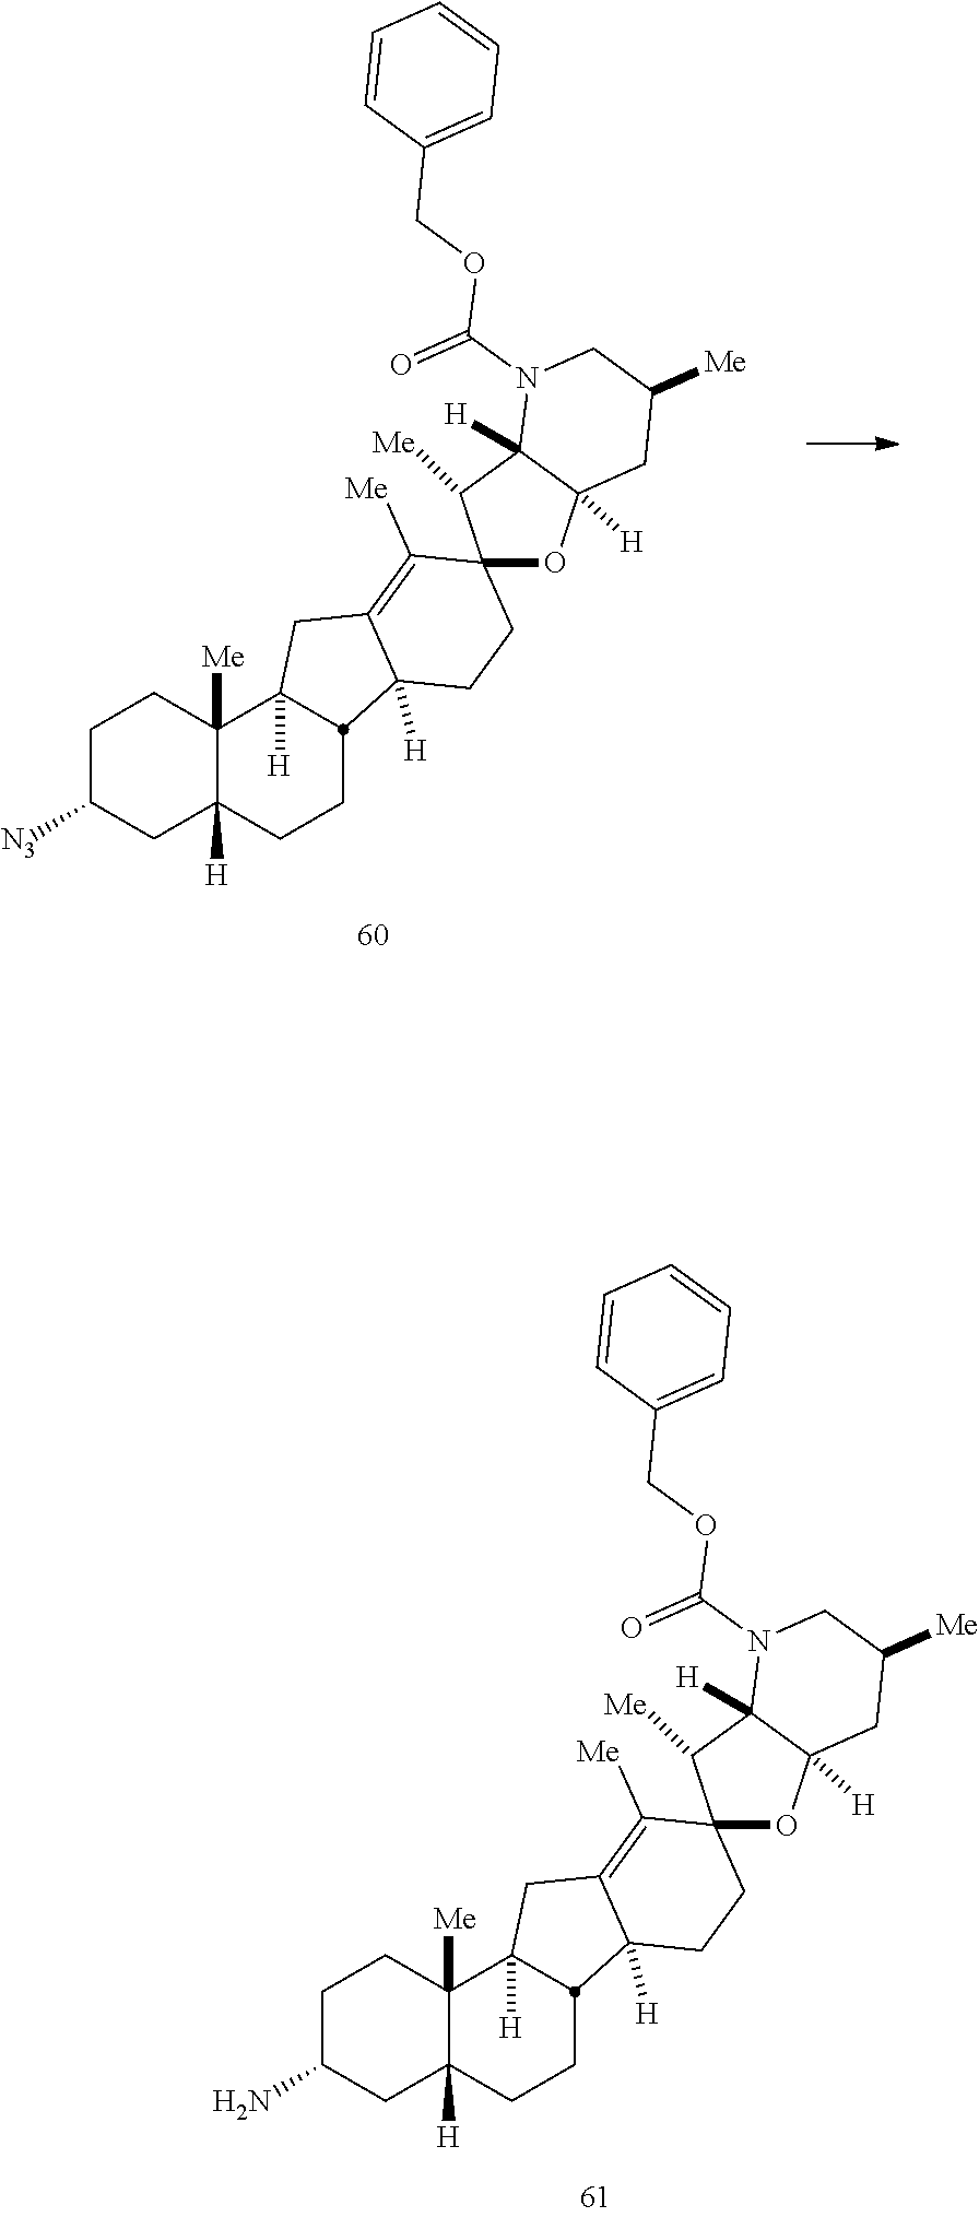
C1C([N3])CC2([H])C([Me])(C1)C1([H])CC3=C([Me])C4(CCC3([H])C1CC2)OC1([H])C([H])(C4[Me])N(C(=O)OCC2=CC=CC=C2)CC([Me])C1.C1C(N)CC2([H])C([Me])(C1)C1([H])CC3=C([Me])C4(CCC3([H])C1CC2)OC1([H])C([H])(C4[Me])N(C(=O)OCC2=CC=CC=C2)CC([Me])C1
